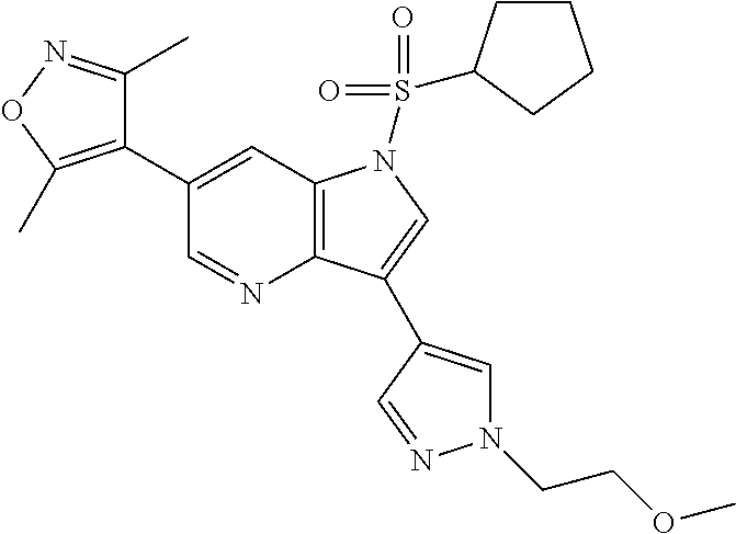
C1(C2=C(C)ON=C2C)=CC2=C(N=C1)C(C1=CN(CCOC)N=C1)=CN2S(=O)(=O)C1CCCC1
